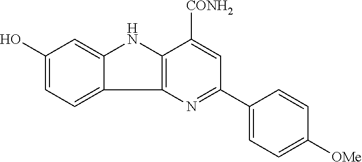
C1(O)=CC=C2C(=C1)NC1=C2N=C(C2=CC=C([OMe])C=C2)C=C1[CONH2]
